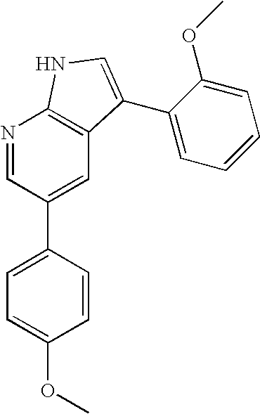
C1=CC(C2=CC3=C(N=C2)NC=C3C2=CC=CC=C2OC)=CC=C1OC
